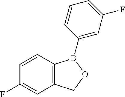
C12=C(C=CC(F)=C1)B(C1=CC(F)=CC=C1)OC2
